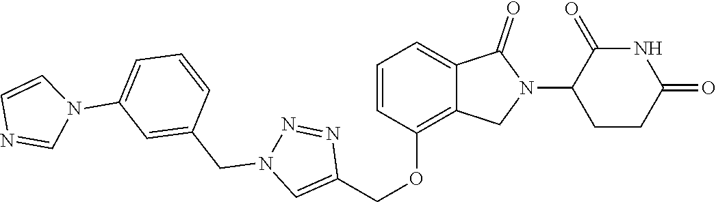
C1(OCC2=CN(CC3=CC(N4C=CN=C4)=CC=C3)N=N2)=C2C(=CC=C1)C(=O)N(C1CCC(=O)NC1=O)C2
